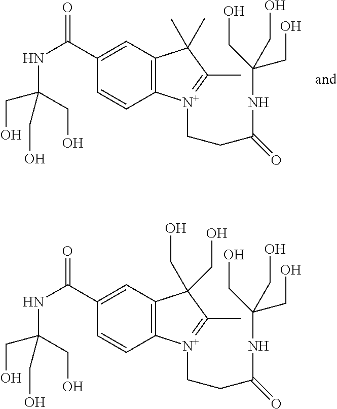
C1(C(=O)NC(CO)(CO)CO)=CC2=C(C=C1)[N+](CCC(NC(CO)(CO)CO)=O)=C(C)C2(C)C.C1(C(=O)NC(CO)(CO)CO)=CC2=C(C=C1)[N+](CCC(NC(CO)(CO)CO)=O)=C(C)C2(CO)CO
